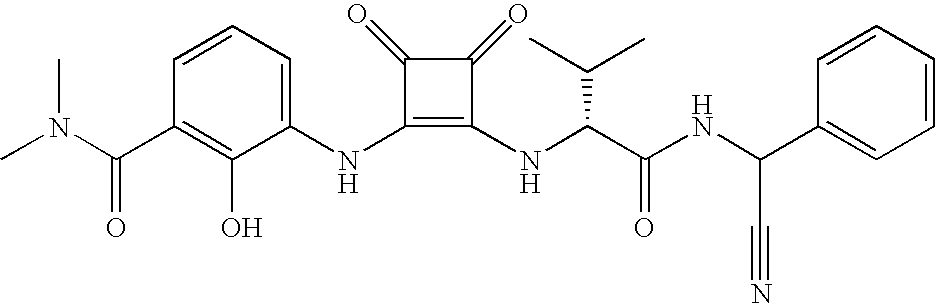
CN(C(C1=C(O)C(NC2=C(NC(C(NC(C3=CC=CC=C3)C#N)=O)C(C)C)C(=O)C2=O)=CC=C1)=O)C
